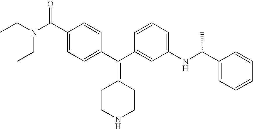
CCN(CC)C(C1=CC=C(C(C2=CC(NC(C3=CC=CC=C3)C)=CC=C2)=C2CCNCC2)C=C1)=O
